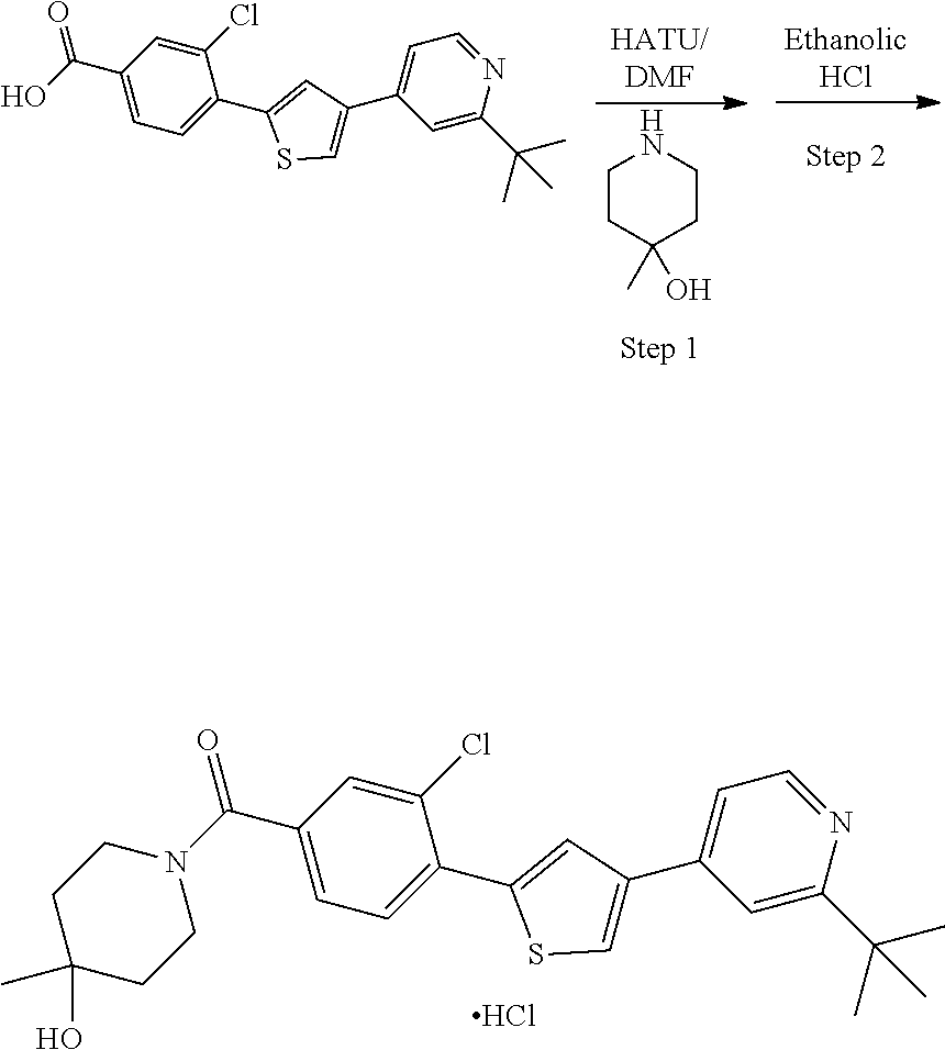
C1(Cl)=CC(C(N2CCC(C)(O)CC2)=O)=CC=C1C1=CC(C2=CC=NC(C(C)(C)C)=C2)=CS1.Cl.C1CC(C)(O)CCN1.C1(Cl)=CC(C(O)=O)=CC=C1C1=CC(C2=CC=NC(C(C)(C)C)=C2)=CS1
